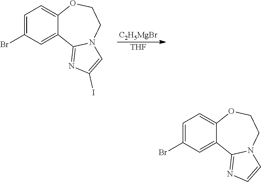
[C2H5MgBr].[THF].C1=C(Br)C=C2C(=C1)OCCN1C2=NC(I)=C1.C1=C(Br)C=C2C(=C1)OCCN1C2=NC=C1
